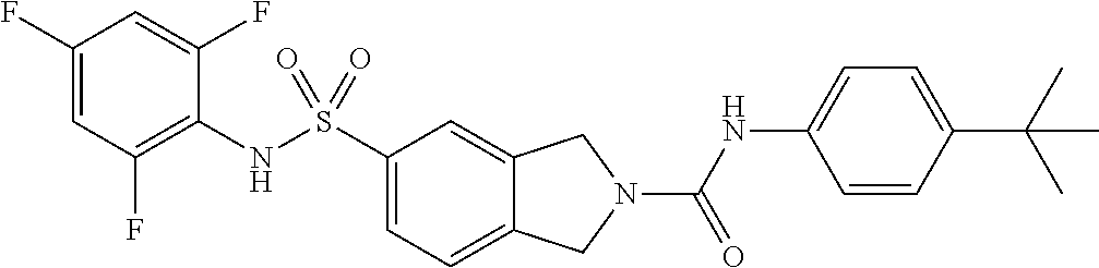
C1(F)=CC(F)=C(NS(C2=CC=C3C(=C2)CN(C(NC2=CC=C(C(C)(C)C)C=C2)=O)C3)(=O)=O)C(F)=C1
